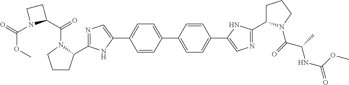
N1=C(C2CCCN2C(C2CCN2C(=O)OC)=O)NC(C2=CC=C(C3=CC=C(C4=CN=C(C5CCCN5C(=O)C(C)NC(=O)OC)N4)C=C3)C=C2)=C1
